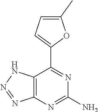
C12=C(N=C(N)N=C1C1=CC=C(C)O1)N=NN2
